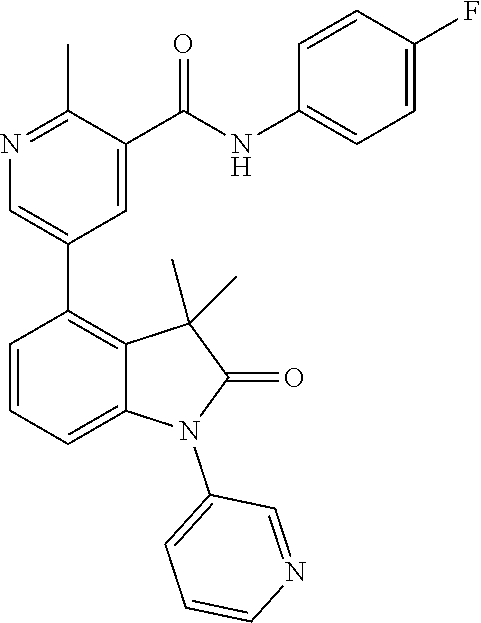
N1=C(C)C(C(NC2=CC=C(F)C=C2)=O)=CC(C2=C3C(=CC=C2)N(C2=CC=CN=C2)C(=O)C3(C)C)=C1
